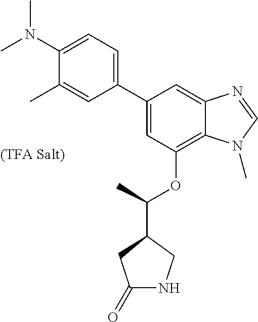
C1(C2=CC=C(N(C)C)C(C)=C2)=CC(OC(C2CC(=O)NC2)C)=C2C(=C1)N=CN2C
